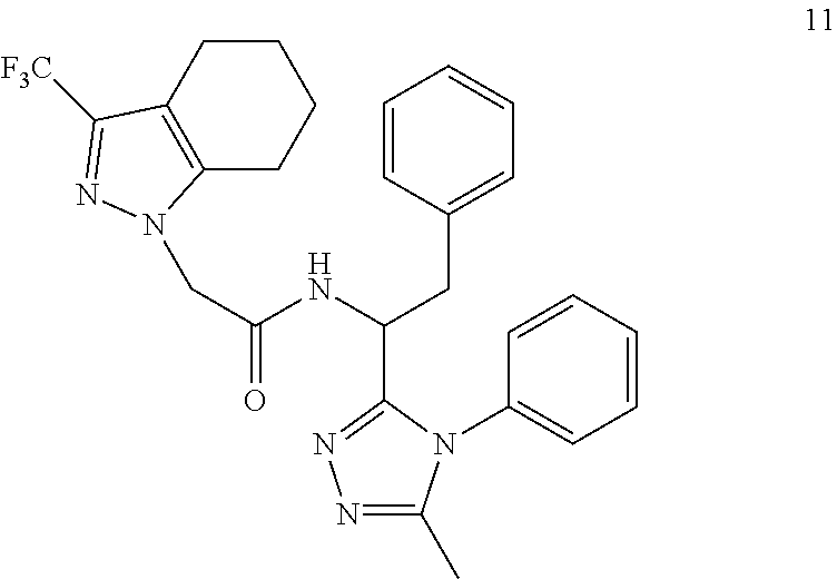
C(C(NC(C1=NN=C(C)N1C1=CC=CC=C1)CC1=CC=CC=C1)=O)N1C2=C(CCCC2)C([F3C])=N1
